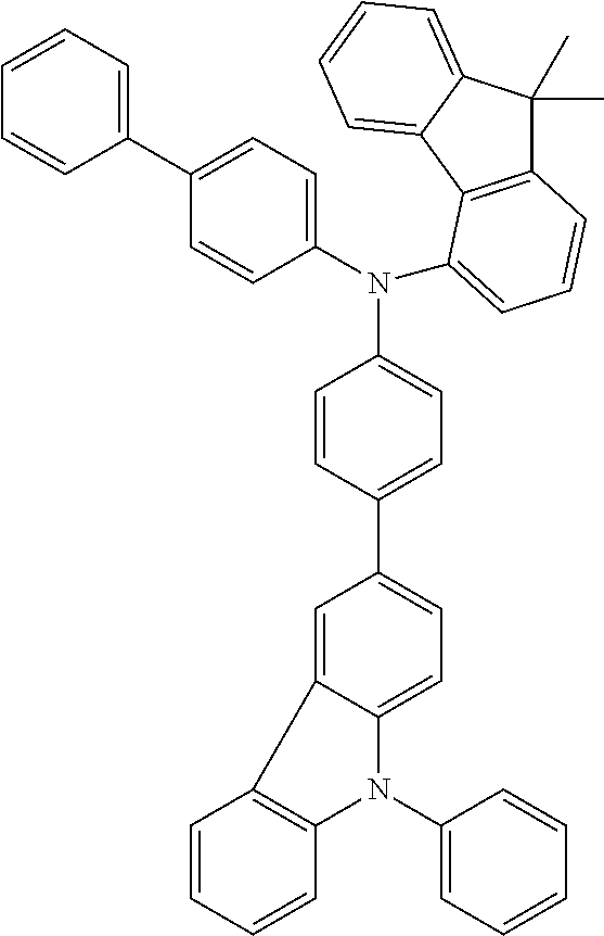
C1=C2C(=CC=C1C1=CC=C(N(C3=CC=C(C4=CC=CC=C4)C=C3)C3=CC=CC4=C3C3=CC=CC=C3C4(C)C)C=C1)N(C1=CC=CC=C1)C1=C2C=CC=C1
